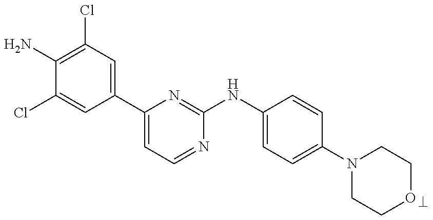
C1(N)=C(Cl)C=C(C2=CC=NC(NC3=CC=C(N4CCOCC4)C=C3)=N2)C=C1Cl
